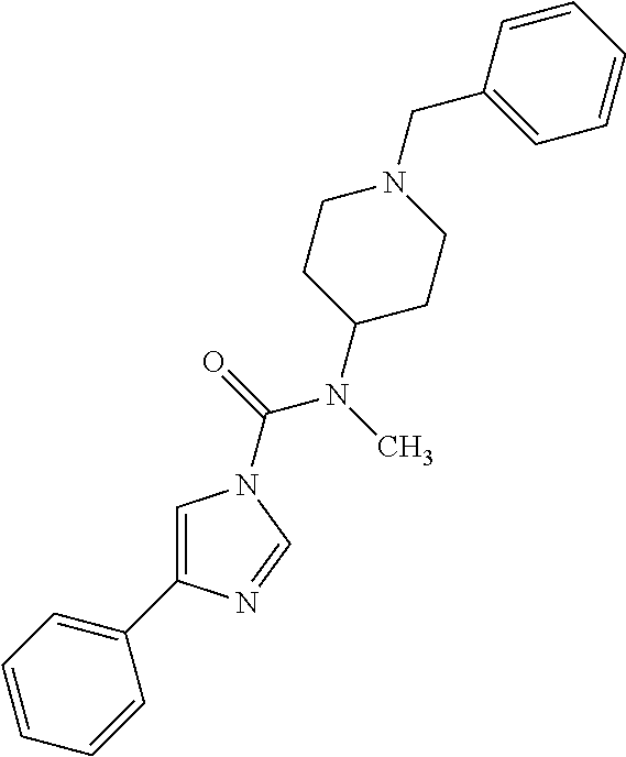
C1=C(C2=CC=CC=C2)N=CN1C(N(C1CCN(CC2=CC=CC=C2)CC1)C)=O
